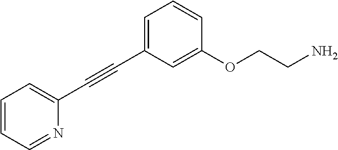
C1=CC=NC(C#CC2=CC=CC(OCCN)=C2)=C1
